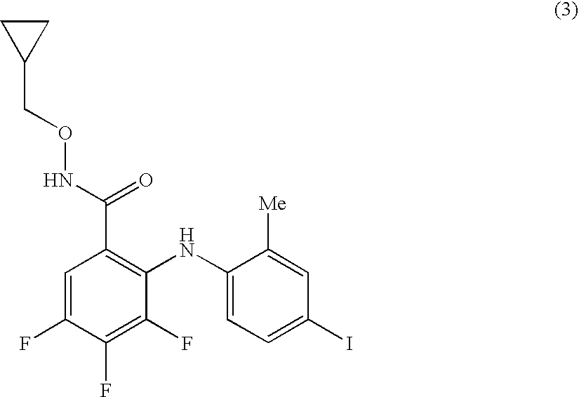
C1CC1CONC(C1=C(NC2=CC=C(I)C=C2[Me])C(F)=C(F)C(F)=C1)=O
